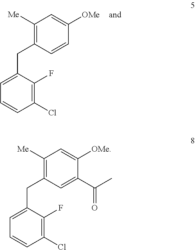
C1([Me])=C(CC2=CC=CC(Cl)=C2F)C=CC([OMe])=C1.C1([Me])=C(CC2=CC=CC(Cl)=C2F)C=C(C(=O)C)C([OMe])=C1
